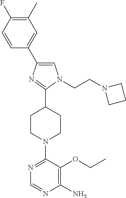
C1=C(C2=CC(C)=C(F)C=C2)N=C(C2CCN(C3=NC=NC(N)=C3OCC)CC2)N1CCN1CCC1
